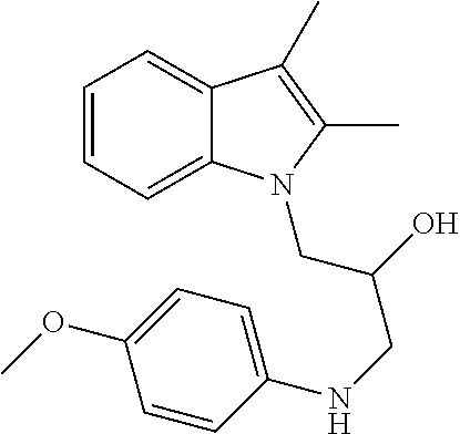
C1=CC=C2C(=C1)C(C)=C(C)N2CC(CNC1=CC=C(OC)C=C1)O
